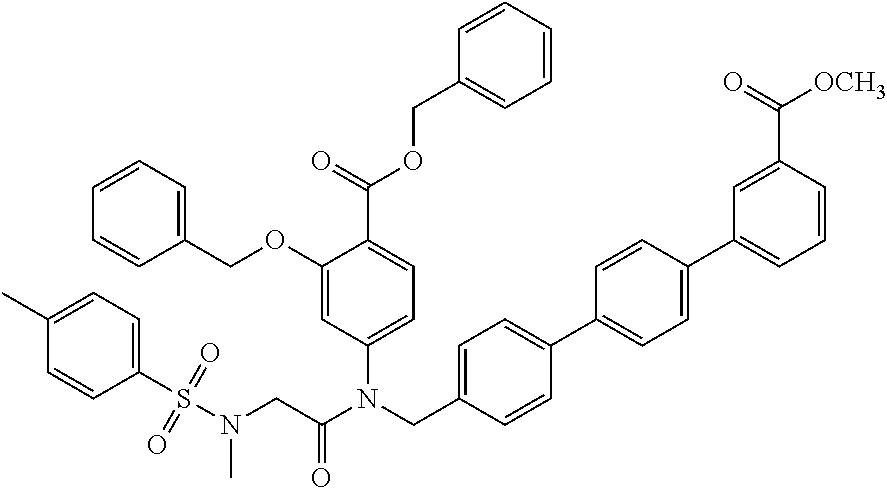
C1(OCC2=CC=CC=C2)=CC(N(CC2=CC=C(C3=CC=C(C4=CC=CC(C([OCH3])=O)=C4)C=C3)C=C2)C(CN(S(C2=CC=C(C)C=C2)(=O)=O)C)=O)=CC=C1C(=O)OCC1=CC=CC=C1
